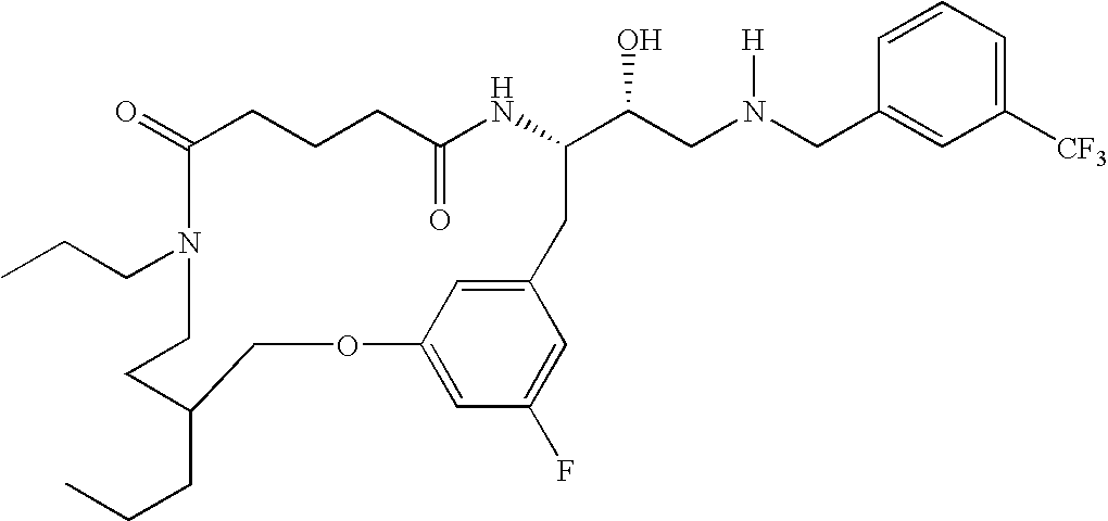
C1(=O)CCCC(=O)NC(C(CN(CC2=CC([CF3])=CC=C2)[H])O)CC2=CC(=CC(F)=C2)OCC(CCC)CCN1CCC
